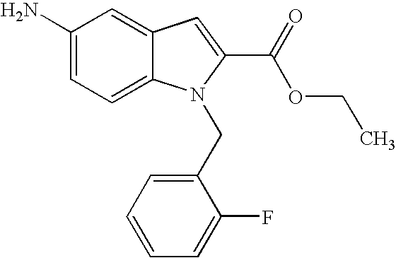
C1(N)=CC=C2C(=C1)C=C(C(=O)OCC)N2CC1=CC=CC=C1F
